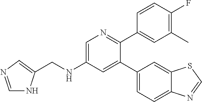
C(NC1=CN=C(C2=CC(C)=C(F)C=C2)C(C2=CC=C3C(=C2)SC=N3)=C1)C1=CN=CN1
